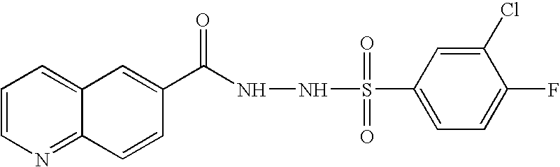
C1=CN=C2C(=C1)C=C(C(=O)NNS(C1=CC=C(F)C(Cl)=C1)(=O)=O)C=C2
